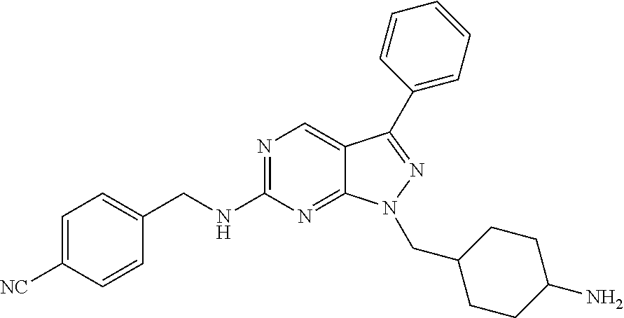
N1=C(NCC2=CC=C([NC])C=C2)N=C2C(=C1)C(C1=CC=CC=C1)=NN2CC1CCC(N)CC1
